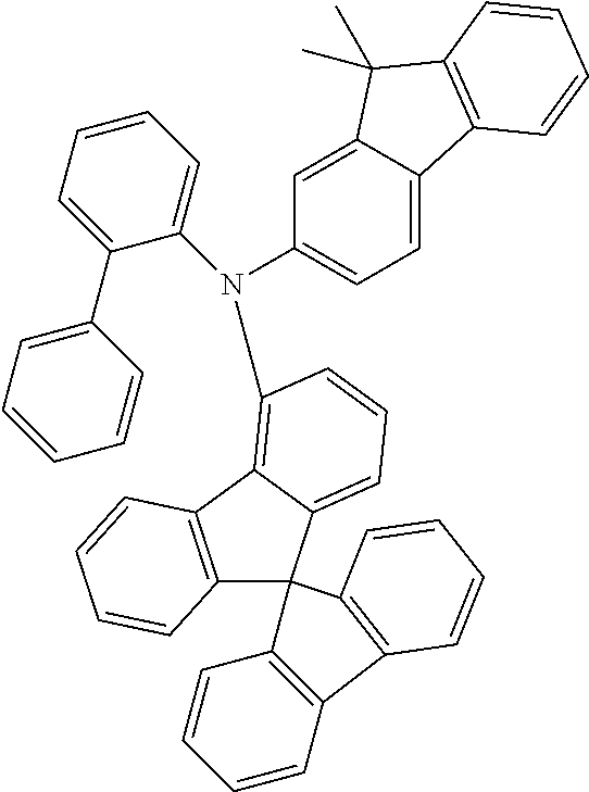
C1=C2C(=CC(N(C3=CC=CC=C3C3=CC=CC=C3)C3=C4C(=CC=C3)C3(C5=C4C=CC=C5)C4=C(C5=C3C=CC=C5)C=CC=C4)=C1)C(C)(C)C1=C2C=CC=C1
